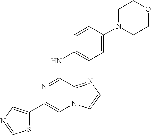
C1(C2=CN=CS2)=CN2C(=NC=C2)C(NC2=CC=C(N3CCOCC3)C=C2)=N1
